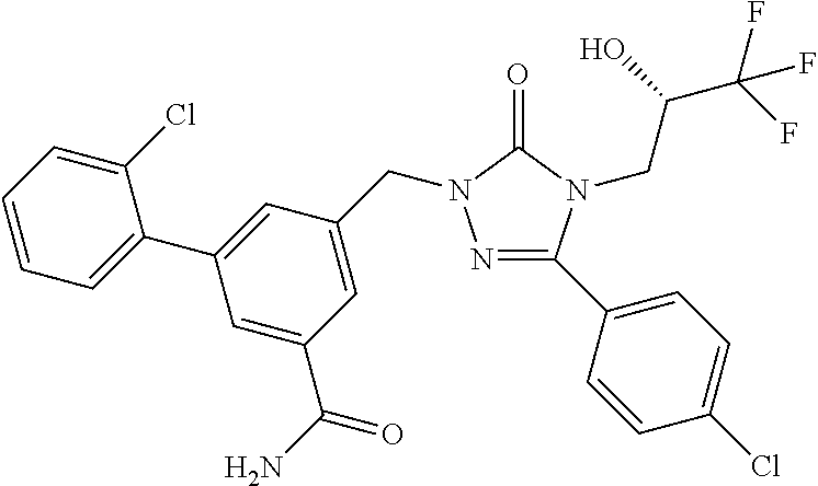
N1=C(C2=CC=C(Cl)C=C2)N(CC(C(F)(F)F)O)C(=O)N1CC1=CC(C(N)=O)=CC(C2=CC=CC=C2Cl)=C1
